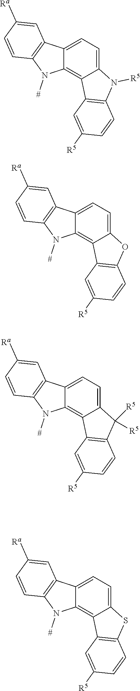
C1=C2C(=C3C(=C1)N([R5])C1=C3C=C([R5])C=C1)N([#])C1=C2C=C([Ra])C=C1.C1=C2C(=C3C(=C1)OC1=C3C=C([R5])C=C1)N([#])C1=C2C=C([Ra])C=C1.C1=C2C(=C3C(=C1)C([R5])([R5])C1=C3C=C([R5])C=C1)N([#])C1=C2C=C([Ra])C=C1.C1=C2C(=C3C(=C1)SC1=C3C=C([R5])C=C1)N([#])C1=C2C=C([Ra])C=C1
